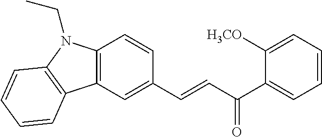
C1(C(C=CC2=CC3=C(C=C2)N(CC)C2=C3C=CC=C2)=O)=CC=CC=C1[H3CO]
